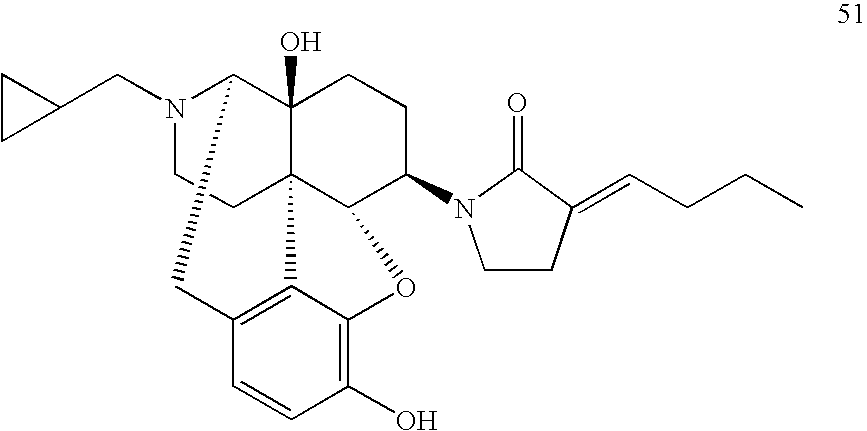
N1(CC2CC2)CCC23C4(O)C1CC1=C2C(=C(O)C=C1)OC3C(N1CCC(=CCCC)C1=O)CC4
